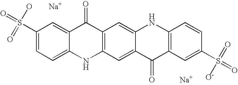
C1(S(=O)(O)=O)=CC=C2C(=C1)C(=O)C1=C(N2)C=C2C(=C1)NC1=C(C2=O)C=C(S(=O)(=O)[O-])C=C1.[Na].[Na]
